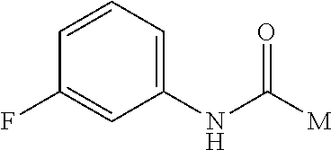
N(C([M])=O)C1=CC=CC(F)=C1
